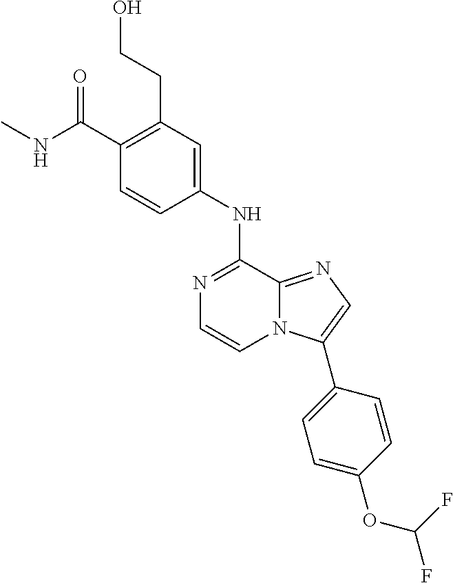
C1(C(NC)=O)=C(CCO)C=C(NC2=NC=CN3C2=NC=C3C2=CC=C(OC(F)F)C=C2)C=C1
